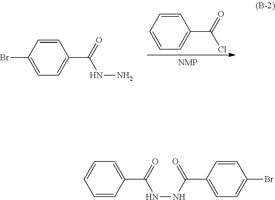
C1=CC=CC=C1C(=O)Cl.C1=CC(Br)=CC=C1C(=O)NN.C1=C(C(=O)NNC(C2=CC=C(Br)C=C2)=O)C=CC=C1
